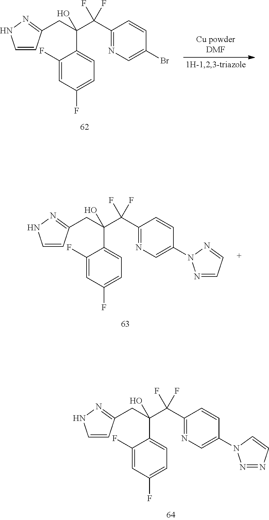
C1(F)=CC(F)=CC=C1C(C(C1=NC=C(N2N=NC=C2)C=C1)(F)F)(O)CC1=NNC=C1.C1(F)=CC(F)=CC=C1C(C(C1=NC=C(Br)C=C1)(F)F)(O)CC1=NNC=C1.C1(F)=CC(F)=CC=C1C(C(C1=NC=C(N2N=CC=N2)C=C1)(F)F)(O)CC1=NNC=C1
